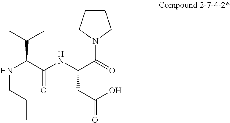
N(CCC)C(C(=O)NC(CC(O)=O)C(=O)N1CCCC1)C(C)C
